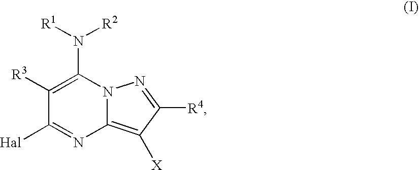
C1([R3])=C(N([R1])[R2])N2C(=C([X])C([R4])=N2)N=C1[Hal]
